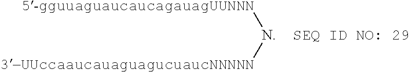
N([5-gguuaguaucaucagauagUUNNN])[3-UUccaaucauaguagucuaucNNNNN]
